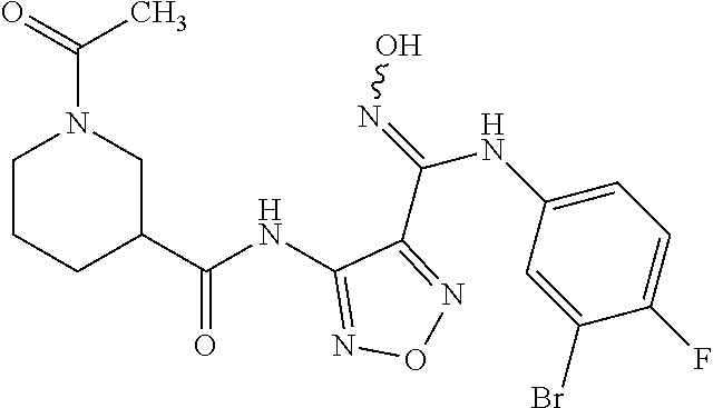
C1(NC(C2CN(C(=O)C)CCC2)=O)=NON=C1C(=NO)NC1=CC=C(F)C(Br)=C1
